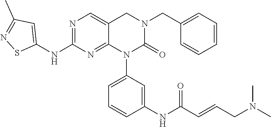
N1=C(NC2=CC(C)=NS2)N=C2C(=C1)CN(CC1=CC=CC=C1)C(=O)N2C1=CC=CC(NC(=O)C=CCN(C)C)=C1
